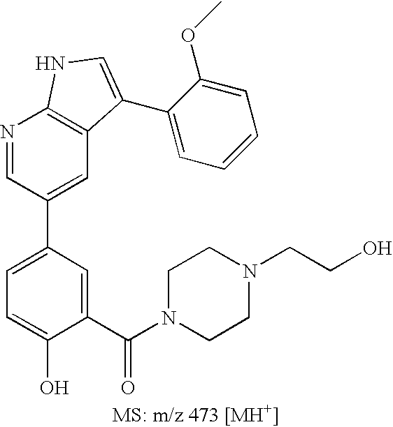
C1=C(C2=CC3=C(N=C2)NC=C3C2=CC=CC=C2OC)C=C(C(N2CCN(CCO)CC2)=O)C(O)=C1
